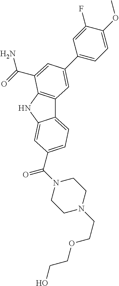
C12=CC=C(C(N3CCN(CCOCCO)CC3)=O)C=C1NC1=C2C=C(C2=CC=C(OC)C(F)=C2)C=C1C(=O)N
